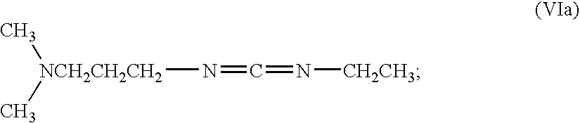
[NCH2CH2CH2](N=C=N[CH2CH3])(C)C
